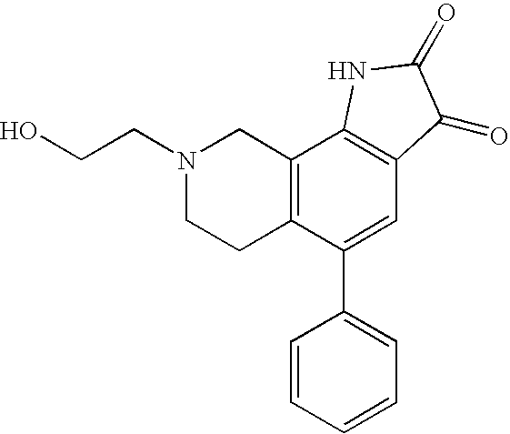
C12=C(C(C3=CC=CC=C3)=CC3=C1NC(=O)C3=O)CCN(CCO)C2
